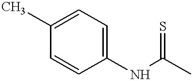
C1(C)=CC=C(NC(C)=S)C=C1
